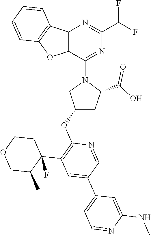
C12=C(OC3=C1C=CC=C3)C(N1CC(OC3=C(C4(F)C(C)COCC4)C=C(C4=CC=NC(NC)=C4)C=N3)CC1C(O)=O)=NC(C(F)F)=N2
